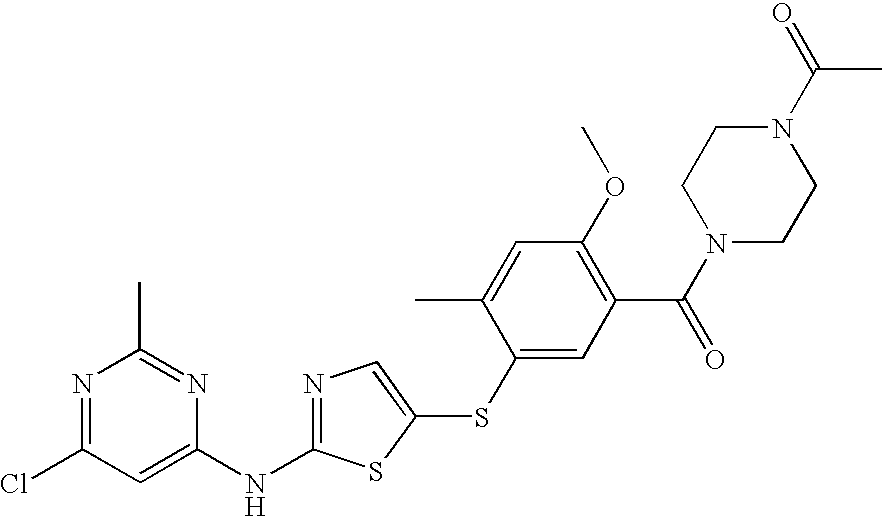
N1=C(Cl)C=C(NC2=NC=C(SC3=CC(C(=O)N4CCN(C(=O)C)CC4)=C(OC)C=C3C)S2)N=C1C
